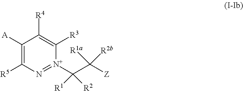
[A]C1=C([R5])N=[N+](C(C([Z])([R2b])[R1a])([R2])[R1])C([R3])=C1[R4]
